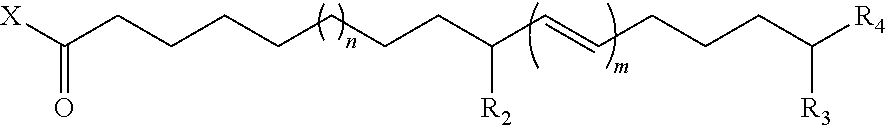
C(CCCCC(C=CCCCC([R4])[R3])[R2])CCC([X])=O
